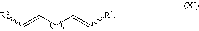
[R2]C=CCC=C[R1]
